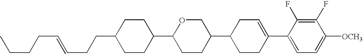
C1(F)=C(F)C(C2=CCC(C3COC(C4CCC(CCC=CCCCC)CC4)CC3)CC2)=CC=C1[OCH3]
